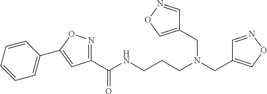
C1=CC=CC=C1C1=CC(C(NCCCN(CC2=CON=C2)CC2=CON=C2)=O)=NO1
